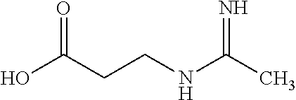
OC(CCNC(C)=N)=O
